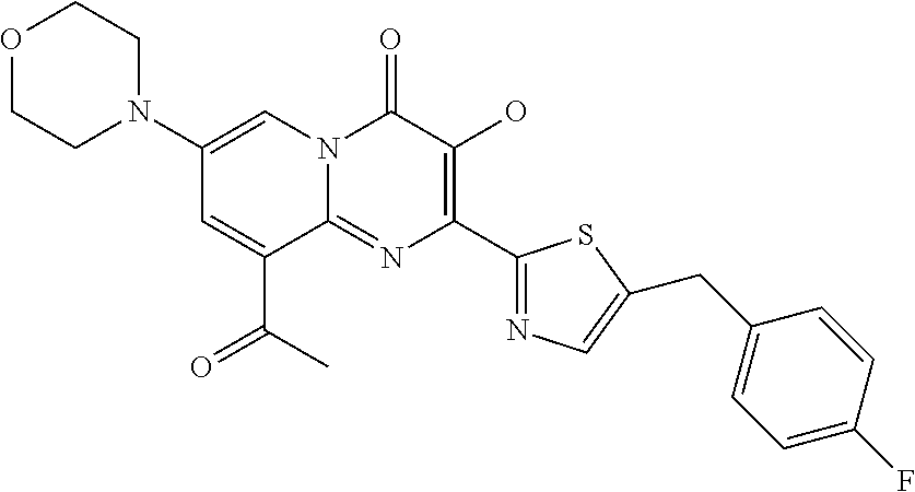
O1CCN(C2=CN3C(=NC(C4=NC=C(CC5=CC=C(F)C=C5)S4)=C(O)C3=O)C(C(=O)C)=C2)CC1
